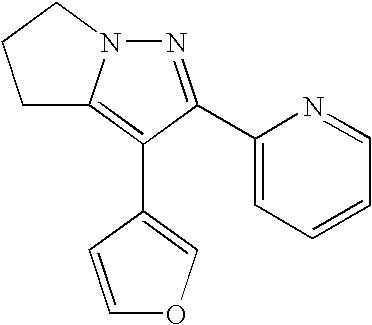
N1=C(C2=CC=CC=N2)C(C2=COC=C2)=C2N1CCC2
